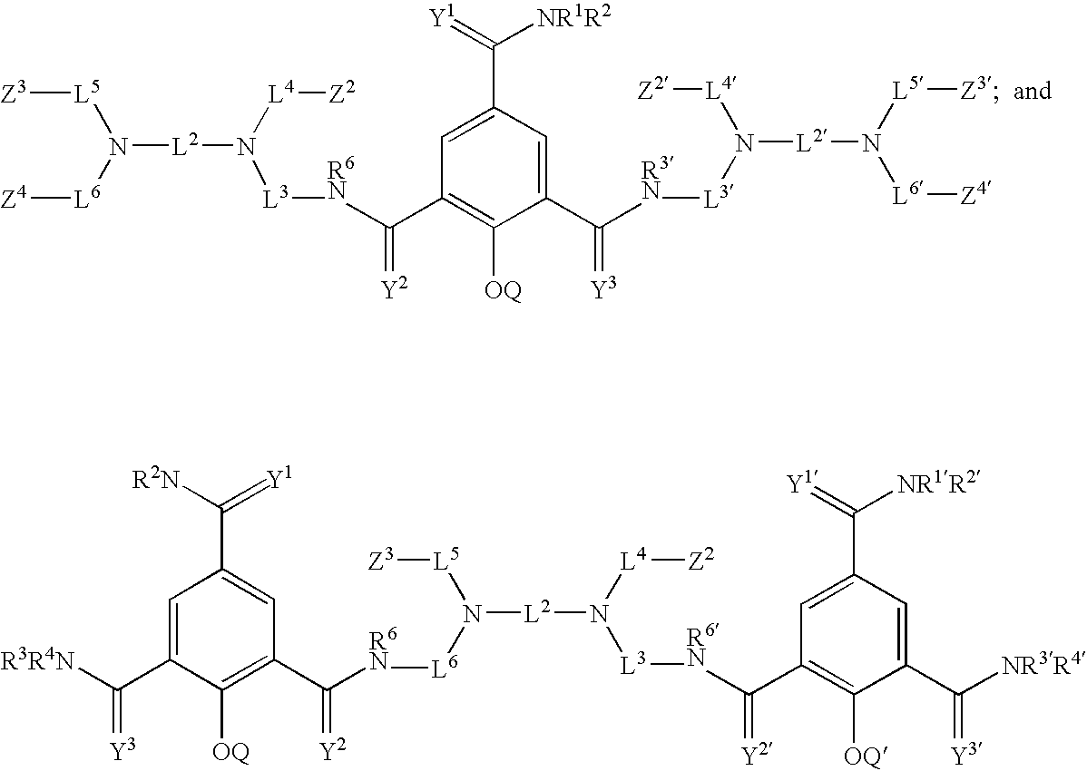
C1=C(C(=[Y1])[NR1R2])C=C(C([R3N][L3]N([L4][Z2])[L2]N([L6][Z4])[L5][Z3])=[Y3])C([OQ])=C1C([R6N][L3]N([L2]N([L6][Z4])[L5][Z3])[L4][Z2])=[Y2].[R6N]([L6]N([L5][Z3])[L2]N([L3][R6N]C(C1=C([OQ])C(C([NR3R4])=[Y3])=CC(C(=[Y1])[NR1R2])=C1)=[Y2])[L4][Z2])C(C1=C([OQ])C(C([R3R4N])=[Y3])=CC(C([R2N])=[Y1])=C1)=[Y2]
